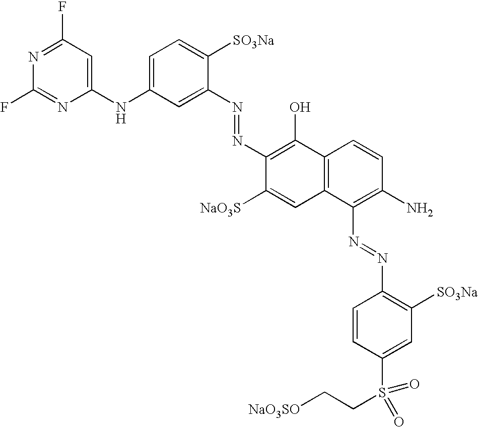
C1=C(NC2=CC(F)=NC(F)=N2)C=C(N=NC2=C(O)C3=C(C=C2[NaO3S])C(N=NC2=C([SO3Na])C=C(S(CC[NaO3SO])(=O)=O)C=C2)=C(N)C=C3)C([SO3Na])=C1
